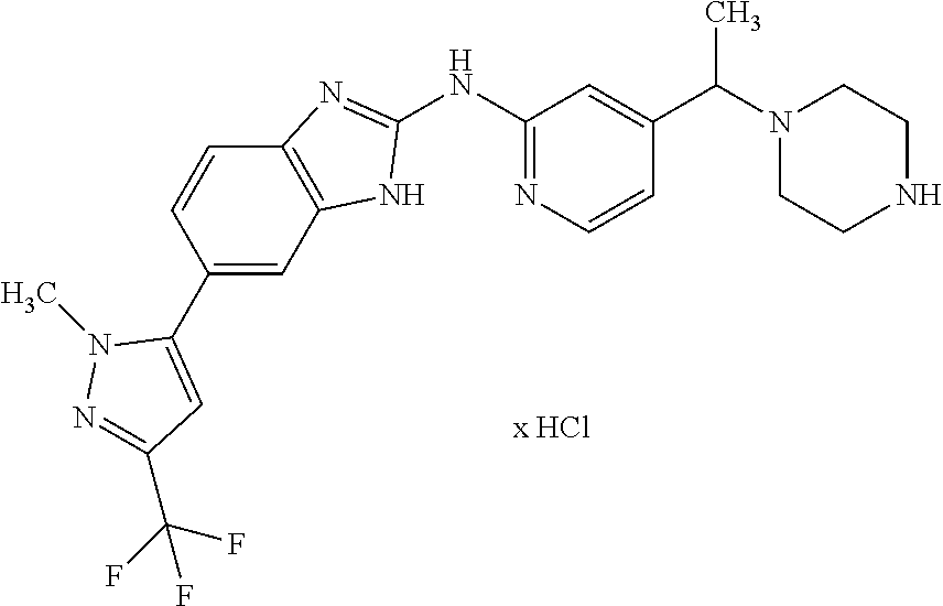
C1(NC2=NC=CC(C(N3CCNCC3)C)=C2)=NC2=C(N1)C=C(C1=CC(C(F)(F)F)=NN1C)C=C2
